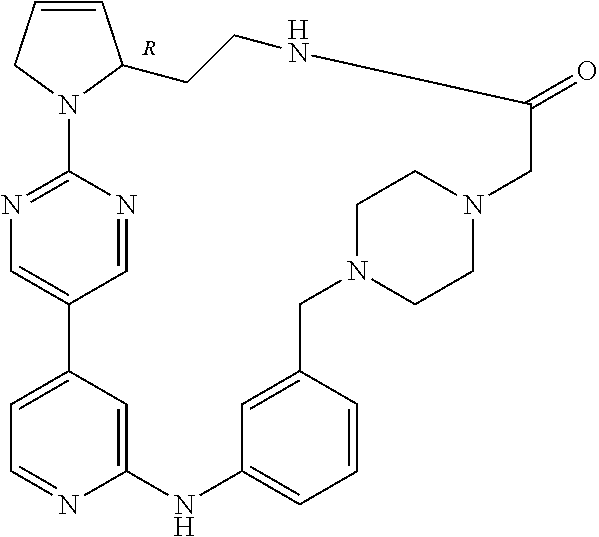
C1=CCN2C1CCNC(=O)CN1CCN(CC3=CC(=CC=C3)NC3=CC(=CC=N3)C3=CN=C2N=C3)CC1.[R]
